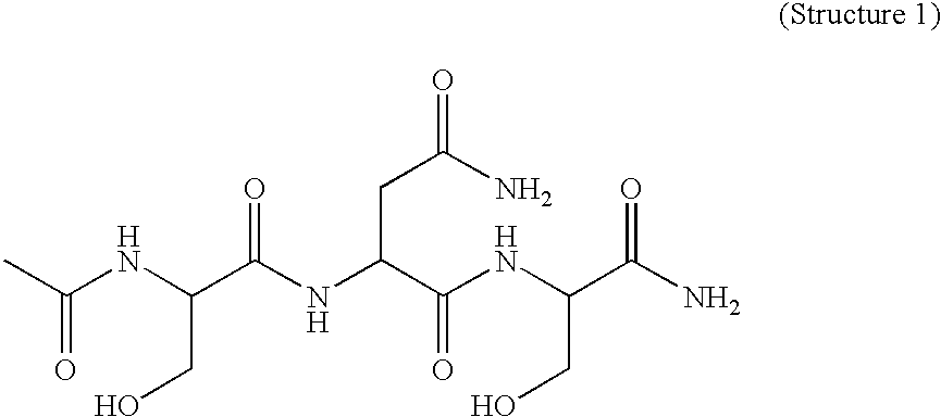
CC(NC(C(NC(C(NC(CO)C(=O)N)=O)CC(=O)N)=O)CO)=O
